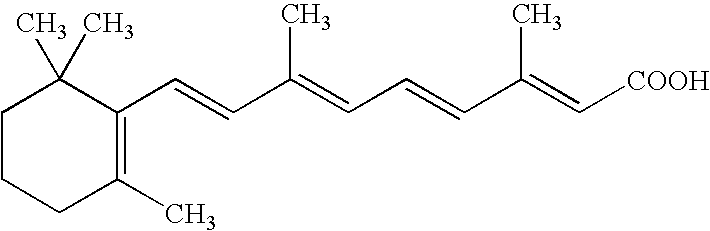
C1(C=CC(=CC=CC(=C[COOH])C)C)=C(C)CCCC1(C)C
